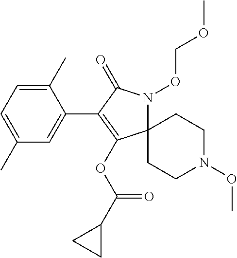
C1=C(C)C(C2=C(OC(C3CC3)=O)C3(N(OCOC)C2=O)CCN(OC)CC3)=CC(C)=C1
